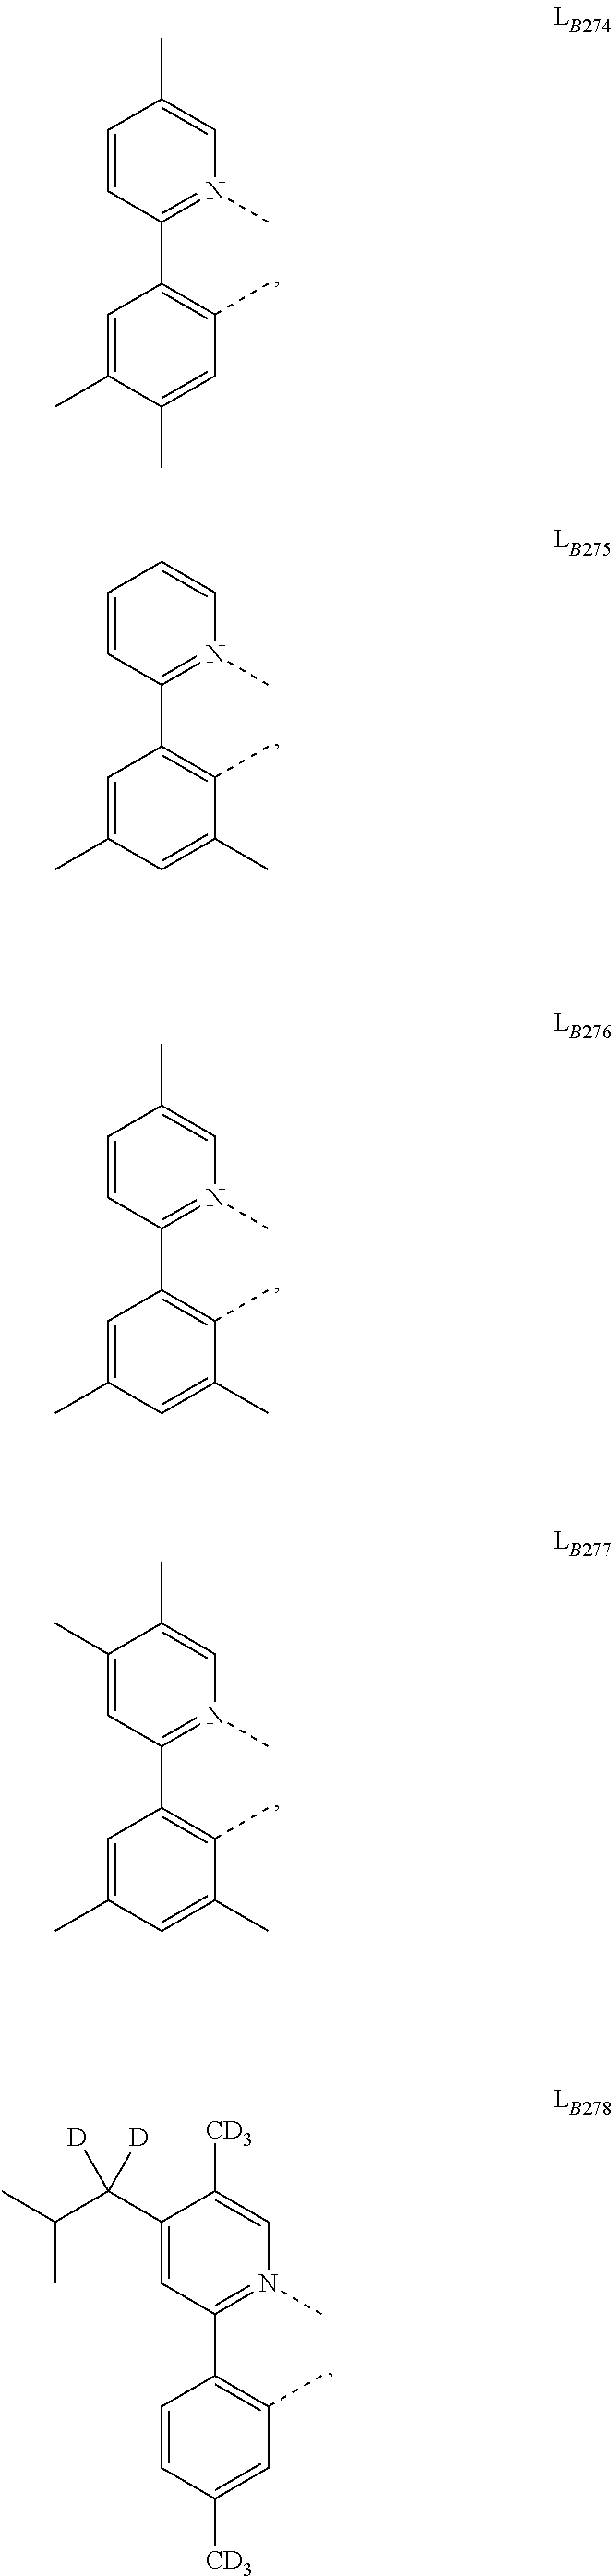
C1=CC(C2=C(C)C(C)=CC(C)=C2)=N(C)C=C1.C1=CC(C2=C(C)C=C(C)C(C)=C2)=N(C)C=C1C.C1=CC(C2=C(C)C(C)=CC(C)=C2)=N(C)C=C1C.C1(C)=CC(C2=C(C)C(C)=CC(C)=C2)=N(C)C=C1C.C1(C(C(C)C)([D])[D])=CC(C2=C(C)C=C([CD3])C=C2)=N(C)C=C1[CD3]
